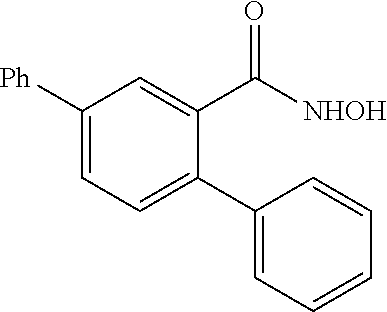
C1([Ph])=CC=C(C2=CC=CC=C2)C(C(=O)[NHOH])=C1
